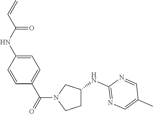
C1=CC(NC(C=C)=O)=CC=C1C(=O)N1CCC(NC2=NC=C(C)C=N2)C1
